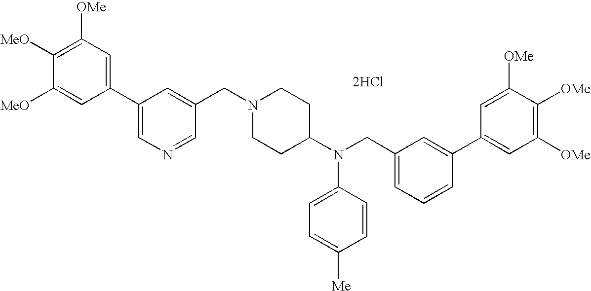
C1=C([MeO])C([MeO])=C([OMe])C=C1C1=CN=CC(CN2CCC(N(CC3=CC=CC(C4=CC([OMe])=C([OMe])C([OMe])=C4)=C3)C3=CC=C([Me])C=C3)CC2)=C1.[2HCl]
